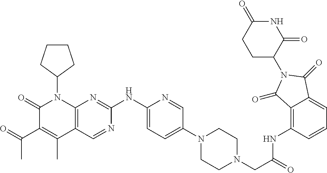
C1(=O)C(C(C)=O)=C(C)C2=C(N1C1CCCC1)N=C(NC1=CC=C(N3CCN(CC(=O)NC4=C5C(=CC=C4)C(=O)N(C4C(=O)NC(=O)CC4)C5=O)CC3)C=N1)N=C2
